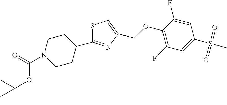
N1(C(=O)OC(C)(C)C)CCC(C2=NC(COC3=C(F)C=C(S(C)(=O)=O)C=C3F)=CS2)CC1
